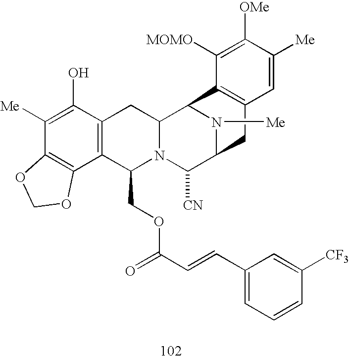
C1([Me])=C(O)C2=C(C3=C1OCO3)C(COC(C=CC1=CC=CC([CF3])=C1)=O)N1C(C2)C2N([Me])C(C1[CN])CC1=C2C([MOMO])=C([OMe])C([Me])=C1
